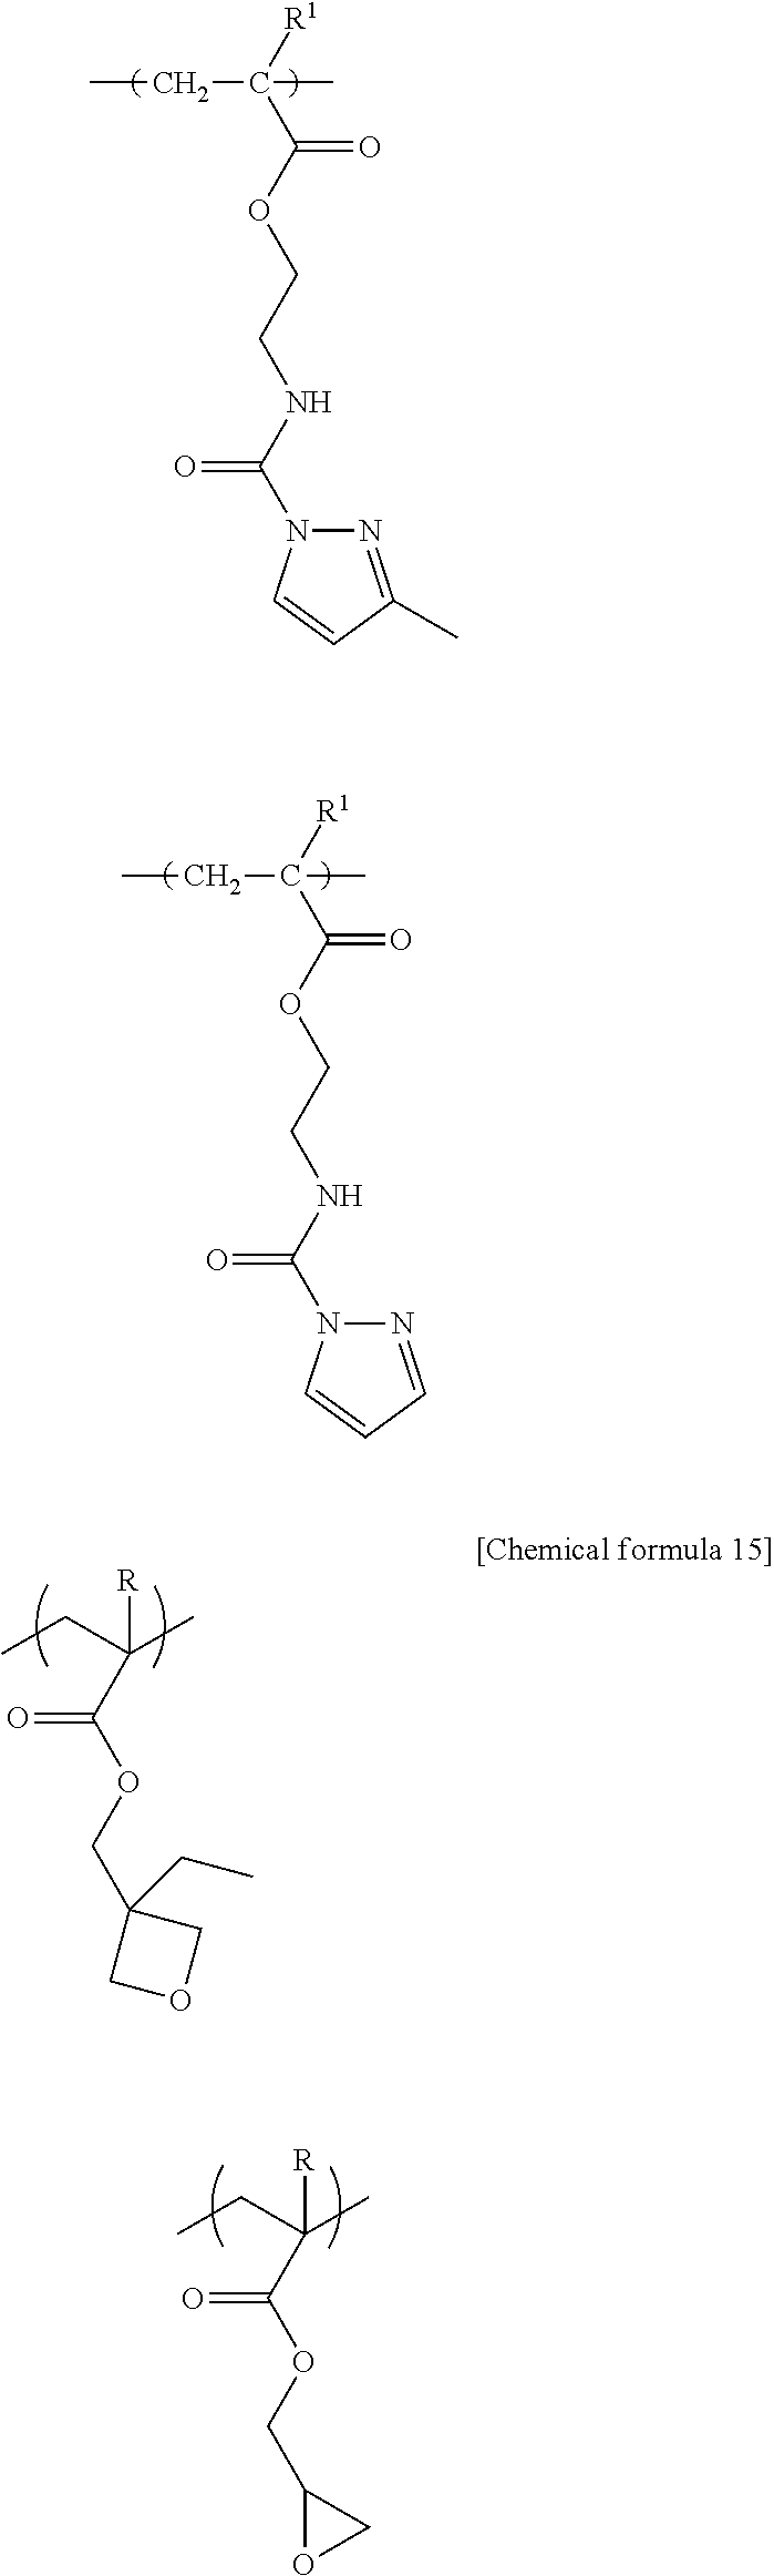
CCC(C)([R1])C(OCCNC(=O)N1N=C(C)C=C1)=O.CCC(C)([R1])C(OCCNC(=O)N1N=CC=C1)=O.CCC(C)([R])C(OCC1(CC)COC1)=O.CCC(C)([R])C(OCC1OC1)=O
